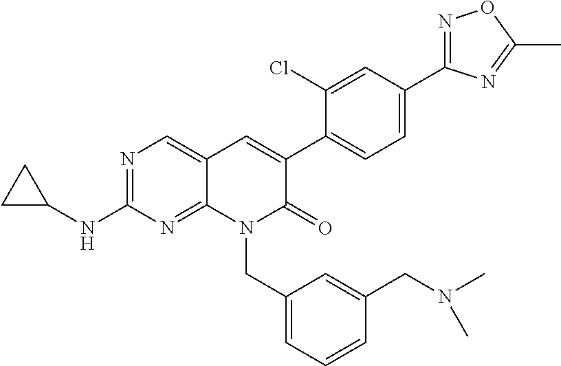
N1=C(C2=CC=C(C3=CC4=CN=C(NC5CC5)N=C4N(CC4=CC=CC(CN(C)C)=C4)C3=O)C(Cl)=C2)N=C(C)O1
